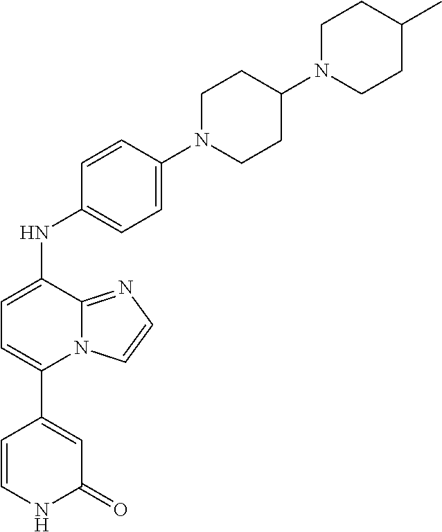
N12C(=NC=C1)C(NC1=CC=C(N3CCC(N4CCC(C)CC4)CC3)C=C1)=CC=C2C1=CC(=O)NC=C1
